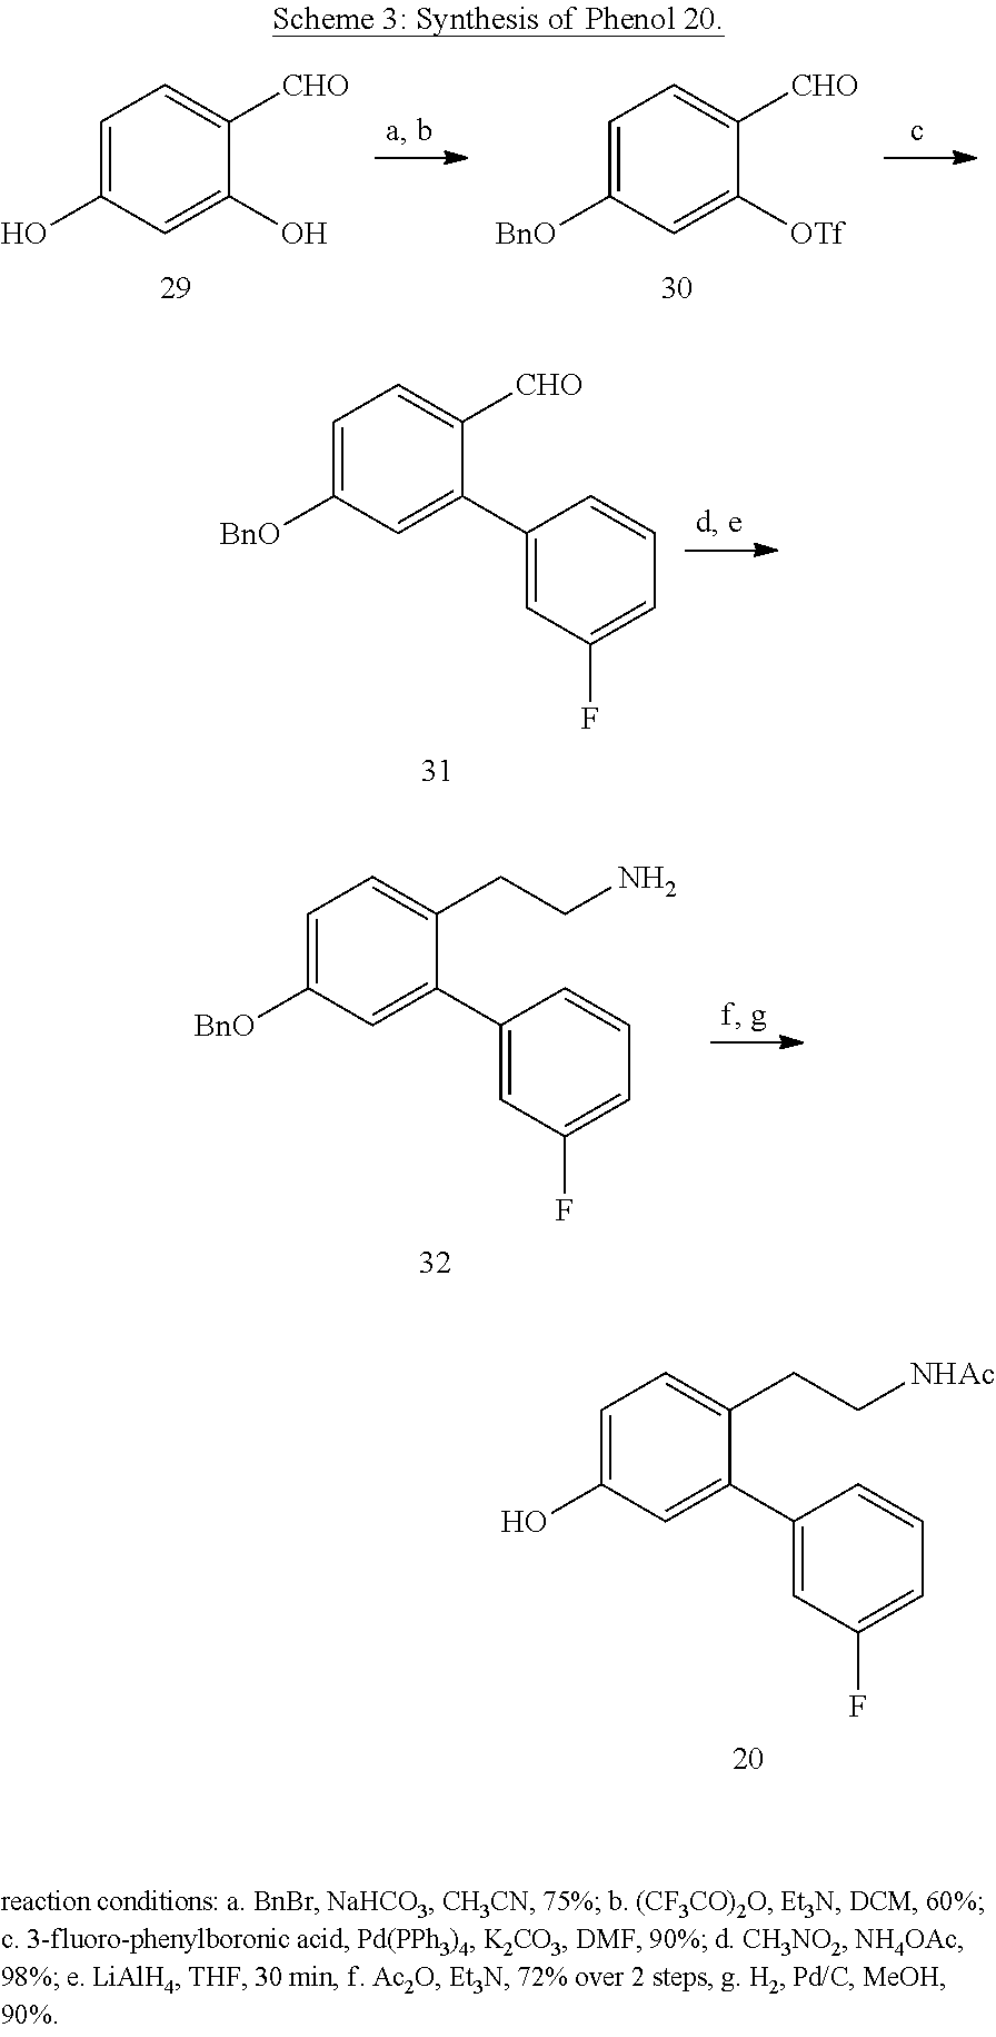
C1=C(O)C=C(O)C([CHO])=C1.C1=C([BnO])C=C([OTf])C([CHO])=C1.C1=C([BnO])C=C(C2=CC(F)=CC=C2)C([CHO])=C1.C1=C([BnO])C=C(C2=CC(F)=CC=C2)C(CCN)=C1.C1=C(O)C=C(C2=CC(F)=CC=C2)C(CC[NHAc])=C1
